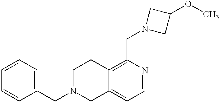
C1(CN2CC3=CC=NC(CN4CC(OC)C4)=C3CC2)=CC=CC=C1
